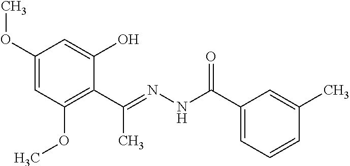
C1(OC)=CC(OC)=C(C(=NNC(C2=CC=CC(C)=C2)=O)C)C(O)=C1
